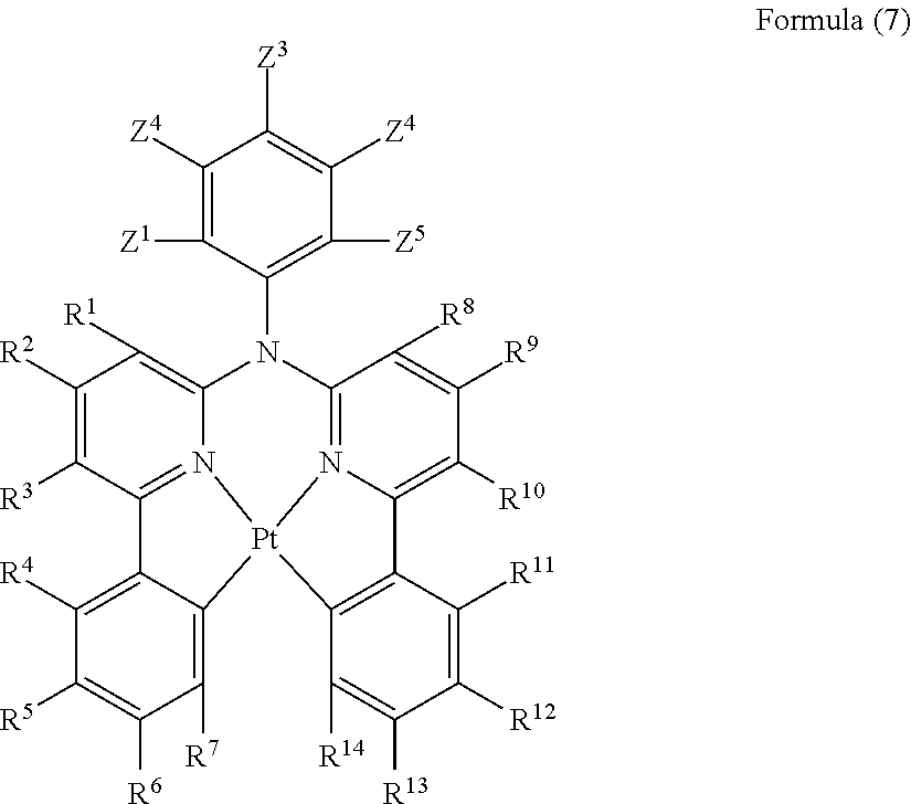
C1([Z4])=C([Z1])C(N2C3=N4C(=C([R10])C([R9])=C3[R8])C3=C(C([R14])=C([R13])C([R12])=C3[R11])[Pt]43N4=C(C([R3])=C([R2])C([R1])=C42)C2=C([R4])C([R5])=C([R6])C([R7])=C23)=C([Z5])C([Z4])=C1[Z3]
